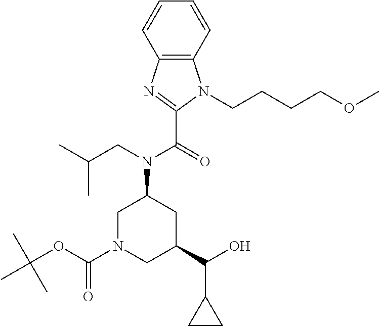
C1N(C(=O)OC(C)(C)C)CC(C(O)C2CC2)CC1N(C(C1=NC2=C(C=CC=C2)N1CCCCOC)=O)CC(C)C
